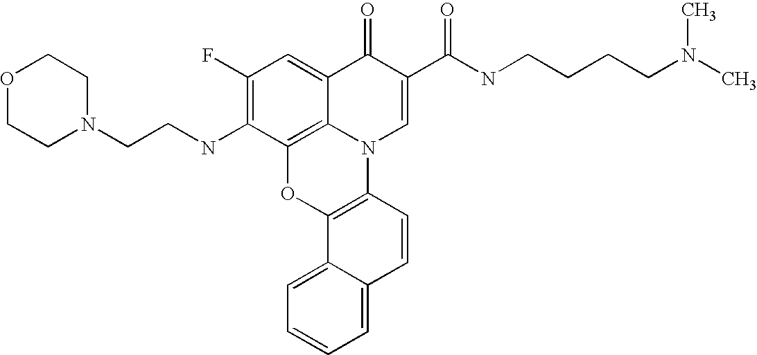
C1(F)=C(NCCN2CCOCC2)C2=C3C(=C1)C(=O)C(C(NCCCCN(C)C)=O)=CN3C1=C(O2)C2=CC=CC=C2C=C1
